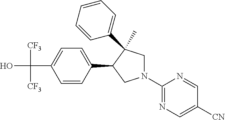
OC(C1=CC=C(C2CN(C3=NC=C([CN])C=N3)CC2(C)C2=CC=CC=C2)C=C1)([CF3])[CF3]
